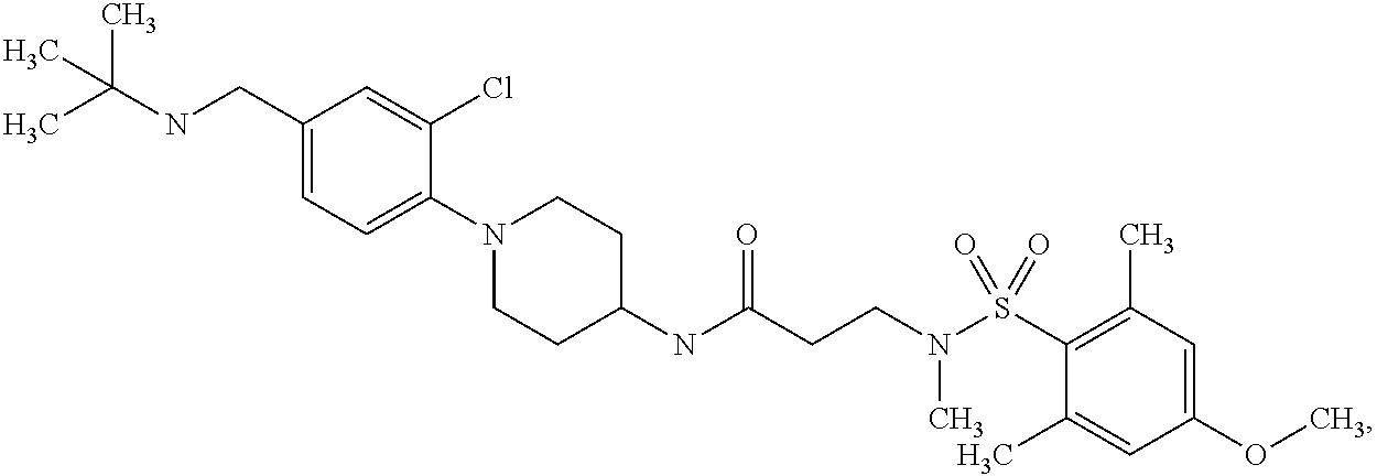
C1(NC(CCN(S(C2=C(C)C=C(OC)C=C2C)(=O)=O)C)=O)CCN(C2=CC=C(CNC(C)(C)C)C=C2Cl)CC1
